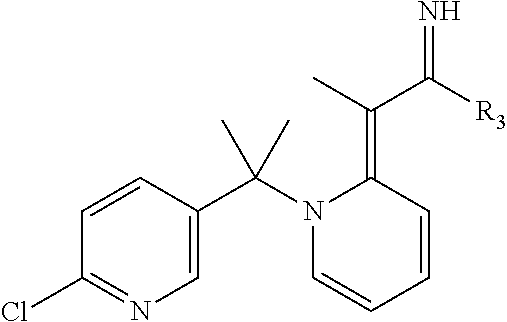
C1=CC(C(N2C=CC=CC2=C(C([R3])=N)C)(C)C)=CN=C1Cl
